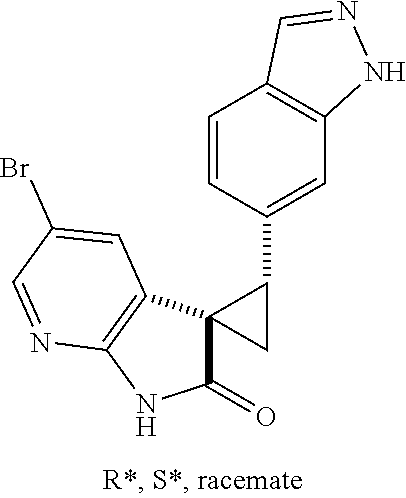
C1=CC(C2CC23C(=O)NC2=C3C=C(Br)C=N2)=CC2=C1C=NN2
